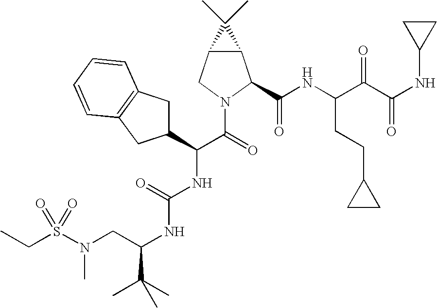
C(S(N(CC(NC(NC(C(N1C(C(NC(C(C(NC2CC2)=O)=O)CCC2CC2)=O)C2C(C1)C2(C)C)=O)C1CC2=C(C1)C=CC=C2)=O)C(C)(C)C)C)(=O)=O)C
